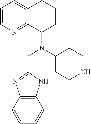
C1=CN=C2C(=C1)CCCC2N(C1CCNCC1)CC1=NC2=C(N1)C=CC=C2
